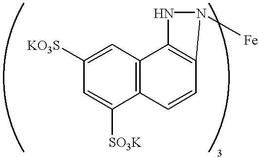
C1([KO3S])=CC2=C(C([SO3K])=C1)C=CC1=C2NN1[Fe]
